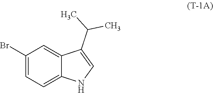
CC(C)C1=CNC2=CC=C(Br)C=C12
